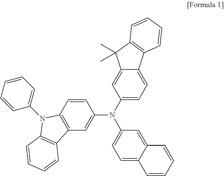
C12=C(C=CC(N(C3=CC=C4C(=C3)C(C)(C)C3=C4C=CC=C3)C3=CC=C4C(=C3)C=CC=C4)=C1)N(C1=CC=CC=C1)C1=C2C=CC=C1
